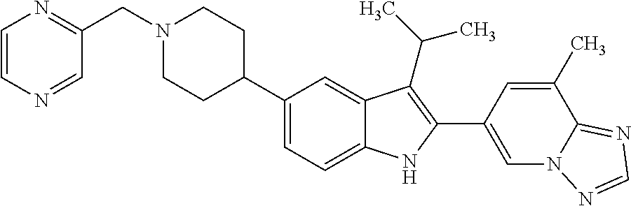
C1(C2CCN(CC3=NC=CN=C3)CC2)=CC=C2C(=C1)C(C(C)C)=C(C1=CN3C(=NC=N3)C(C)=C1)N2
